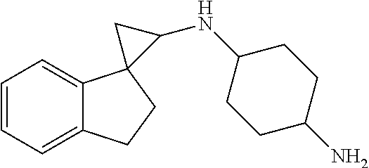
C1=CC=C2C(=C1)C1(CC2)C(NC2CCC(N)CC2)C1
